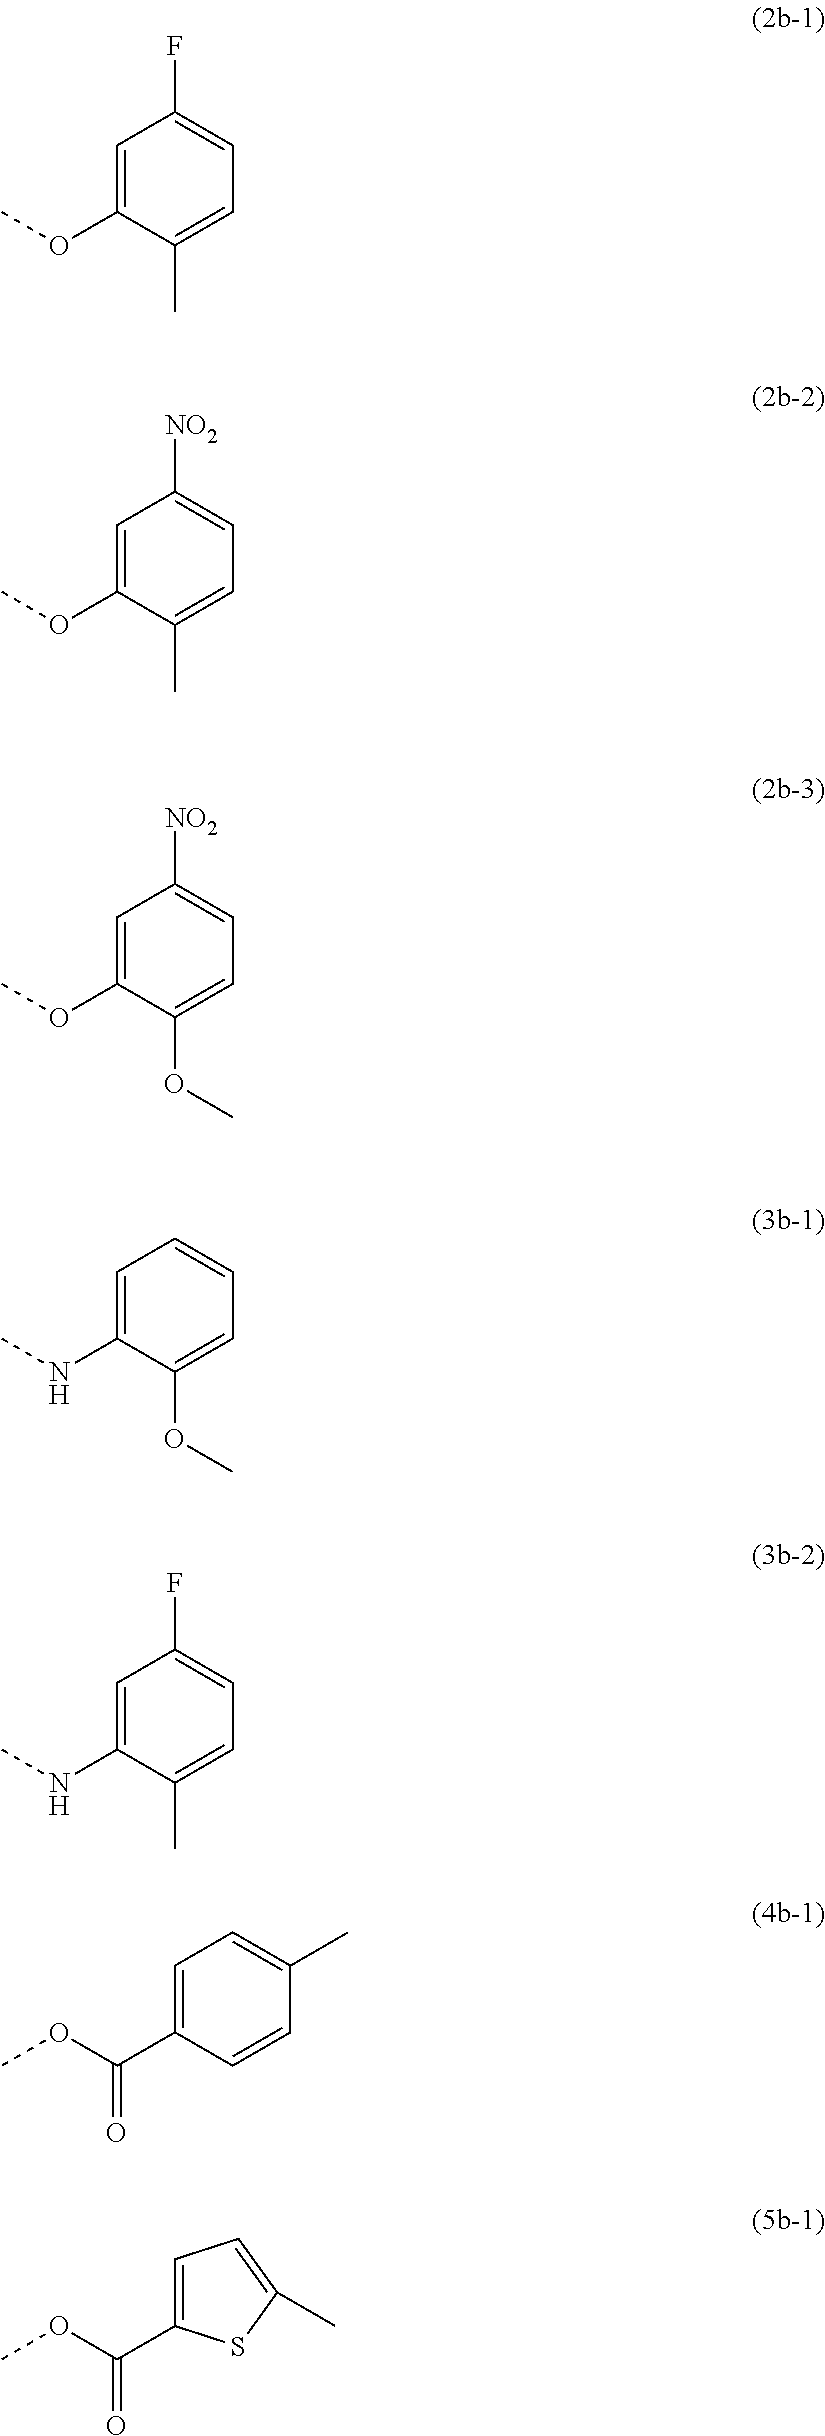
C1=C(C(OC)=O)SC(C)=C1.C1=C(OC)C(C)=CC=C1F.C1=C(C(OC)=O)C=CC(C)=C1.C1=C(OC)C(OC)=CC=C1[NO2].C1=C(NC)C(OC)=CC=C1.C1=C(NC)C(C)=CC=C1F.C1=C(OC)C(C)=CC=C1[NO2]
